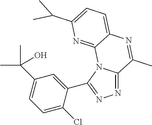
N1=C2N(C(C3=CC(C(C)(C)O)=CC=C3Cl)=N1)C1=NC(C(C)C)=CC=C1N=C2C
